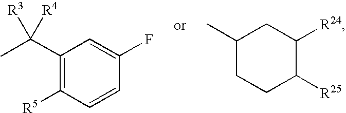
C1(C(C)([R4])[R3])=C([R5])C=CC(F)=C1.C1(C)CCC([R25])C([R24])C1
